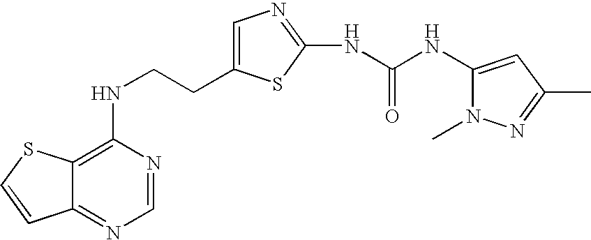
C(CNC1=C2C(=NC=N1)C=CS2)C1=CN=C(NC(=O)NC2=CC(C)=NN2C)S1
